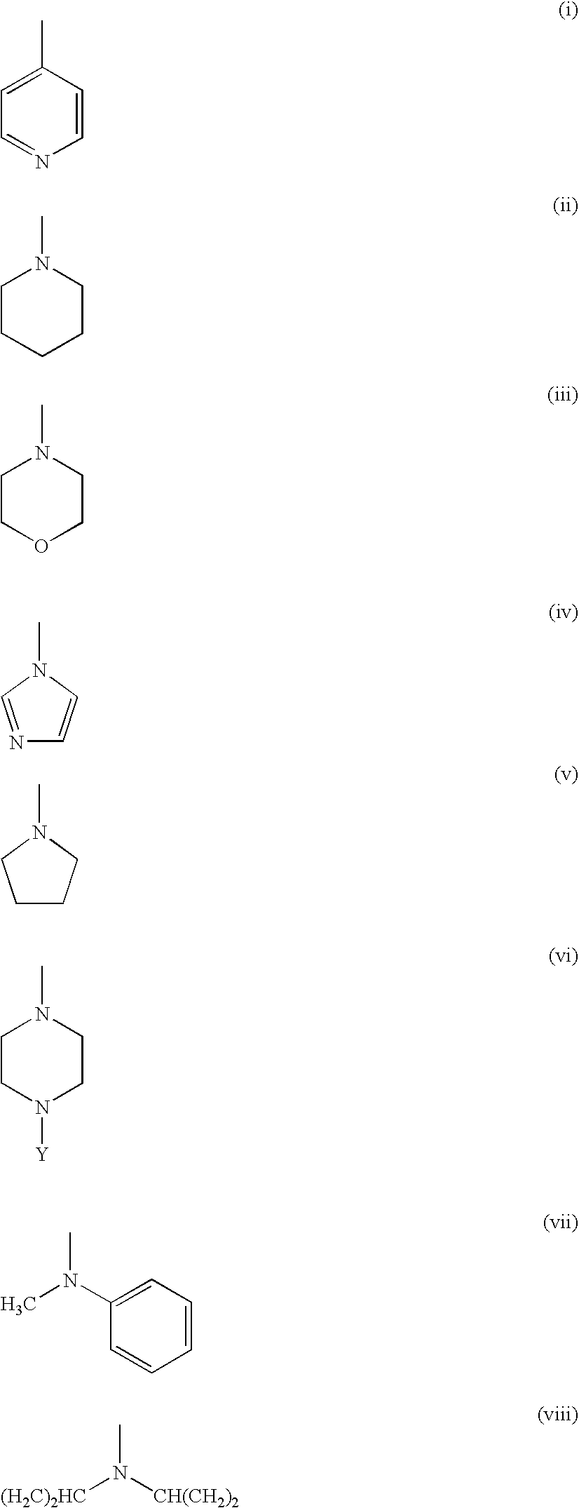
C1=CC(C)=CC=N1.C1CCCN(C)C1.C1OCCN(C)C1.N1=CN(C)C=C1.C1CCN(C)C1.C1N([Y])CCN(C)C1.C1=CC=C(N(C)C)C=C1.[(H2C)2HC]N([CH(CH2)2])C
